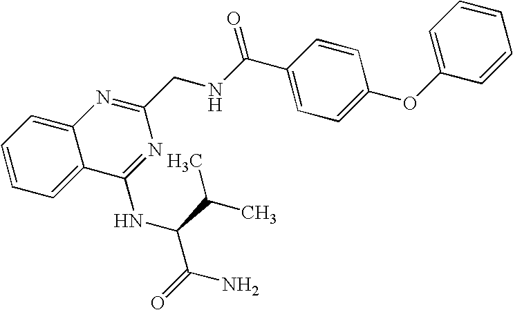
C1=C2C(=CC=C1)N=C(CNC(C1=CC=C(OC3=CC=CC=C3)C=C1)=O)N=C2NC(C(C)C)C(N)=O
